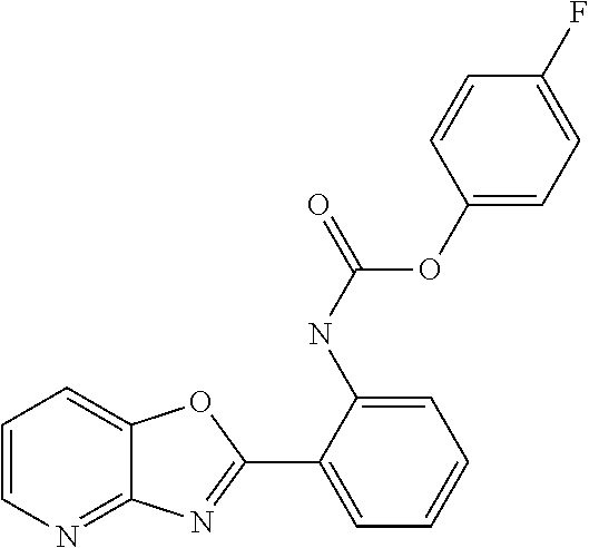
C1(NC(=O)OC2=CC=C(F)C=C2)=CC=CC=C1C1=NC2=NC=CC=C2O1
